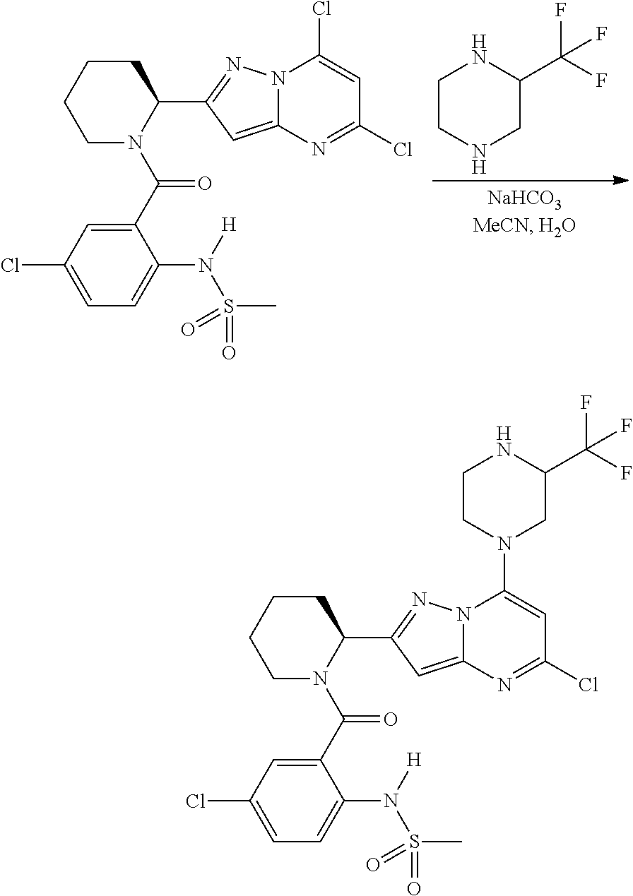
C1CCCC(C2=NN3C(=C2)N=C(Cl)C=C3Cl)N1C(C1=CC(Cl)=CC=C1N([H])S(C)(=O)=O)=O.C1CNCC(C(F)(F)F)N1.C1CCCC(C2=NN3C(=C2)N=C(Cl)C=C3N2CCNC(C(F)(F)F)C2)N1C(C1=CC(Cl)=CC=C1N([H])S(C)(=O)=O)=O
